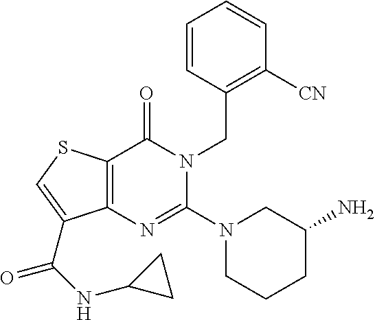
C12=C(SC=C1C(NC1CC1)=O)C(=O)N(CC1=C([CN])C=CC=C1)C(N1CCCC(N)C1)=N2
